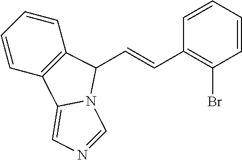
C1=CC2=C(C=C1)C(C=CC1=C(Br)C=CC=C1)N1C2=CN=C1
